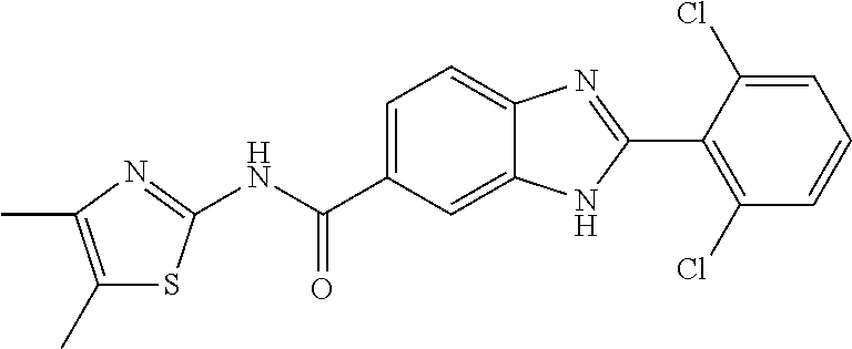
N(C(C1=CC=C2C(=C1)NC(C1=C(Cl)C=CC=C1Cl)=N2)=O)C1=NC(C)=C(C)S1
